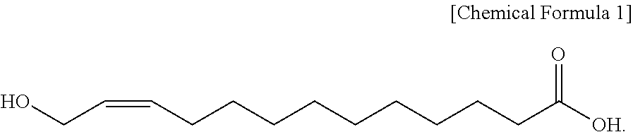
OCC=CCCCCCCCCCC([OH])=O
